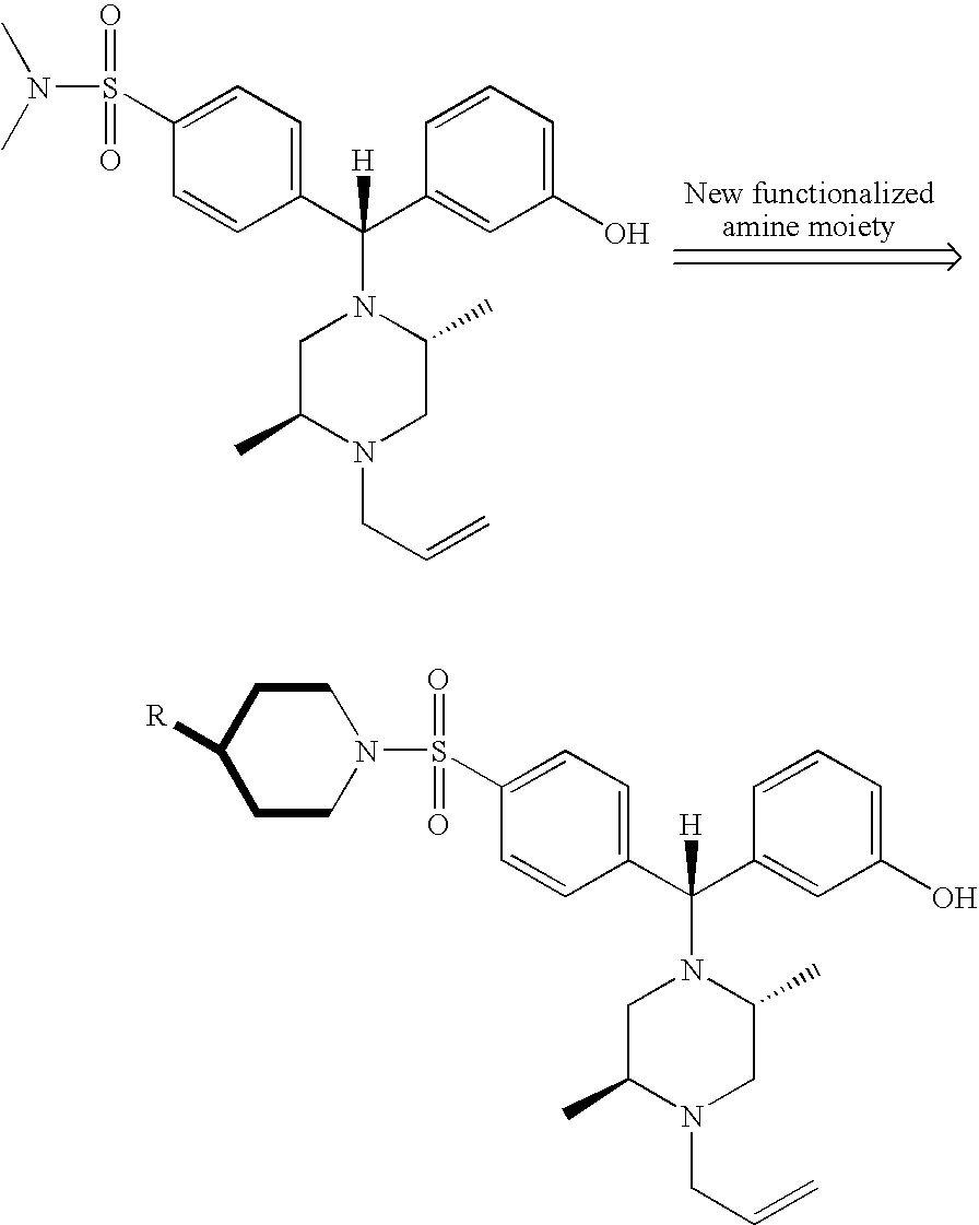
N(S(=O)(=O)C1=CC=C(C(N2CC(C)N(CC=C)CC2C)(C2=CC(O)=CC=C2)[H])C=C1)(C)C.N1(S(=O)(=O)C2=CC=C(C(N3CC(C)N(CC=C)CC3C)(C3=CC(O)=CC=C3)[H])C=C2)CCC([R])CC1
